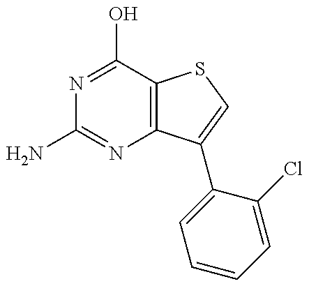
NC1=NC2=C(C(O)=N1)SC=C2C1=CC=CC=C1Cl
